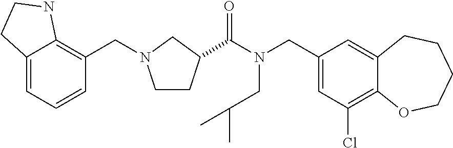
C1(CN(C(=O)C2CCN(CC3=C4C(=CC=C3)CCN4)C2)CC(C)C)=CC(Cl)=C2C(=C1)CCCCO2
